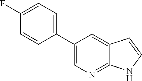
C1(C2=CN=C3C(=C2)C=CN3)=CC=C(F)C=C1
